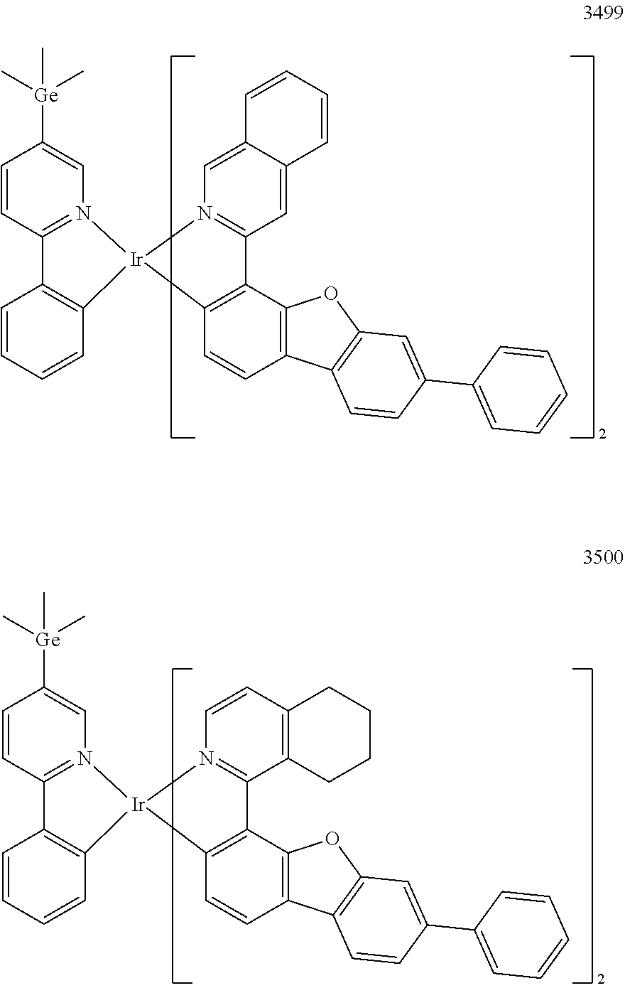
C1=CC2=N(C=C1[Ge](C)(C)C)[Ir]1(C3=C2C=CC=C3)N2=C(C3=C(C=C2)CCCC3)C2=C1C=CC1=C2OC2=C1C=CC(C1=CC=CC=C1)=C2.C1=CC2=N(C=C1[Ge](C)(C)C)[Ir]1(C3=C2C=CC=C3)N2=C(C=C3C(=C2)C=CC=C3)C2=C1C=CC1=C2OC2=C1C=CC(C1=CC=CC=C1)=C2
